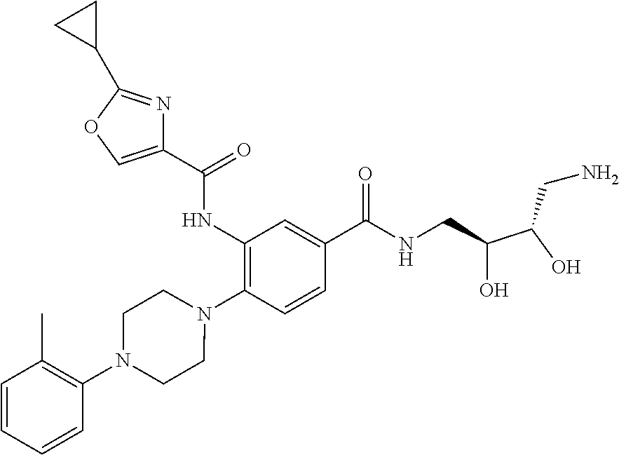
C1(NC(=O)C2=COC(C3CC3)=N2)=C(N2CCN(C3=C(C)C=CC=C3)CC2)C=CC(C(NCC(O)C(O)CN)=O)=C1
